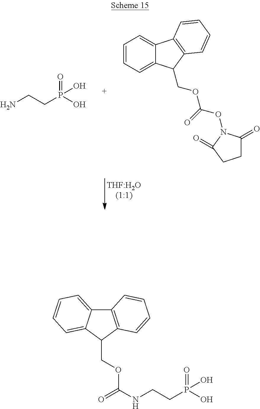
NCCP(O)(=O)O.C1=CC=C2C(=C1)C1=C(C2COC(ON2C(=O)CCC2=O)=O)C=CC=C1.C12=C(C(COC(NCCP(O)(=O)O)=O)C3=CC=CC=C13)C=CC=C2
